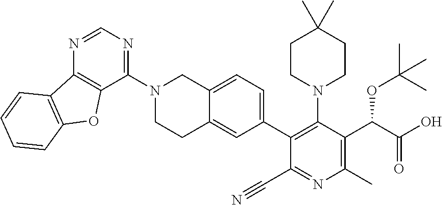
C12=CC=C(C3=C(N4CCC(C)(C)CC4)C(C(C(O)=O)OC(C)(C)C)=C(C)N=C3C#N)C=C1CCN(C1=NC=NC3=C1OC1=C3C=CC=C1)C2
